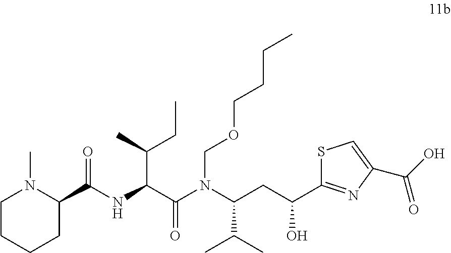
C1CCCC(C(NC(C(N(C(CC(C2=NC(C(O)=O)=CS2)O)C(C)C)COCCCC)=O)C(C)CC)=O)N1C
